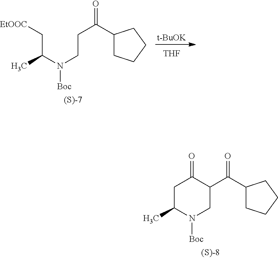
[t-BuOK].[THF].C1CCCC1C(CCN([Boc])C(C[EtOOC])C)=O.C1CCCC1C(C1CN([Boc])C(C)CC1=O)=O
